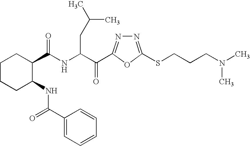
C(NC(C(=O)C1=NN=C(SCCCN(C)C)O1)CC(C)C)(=O)C1CCCCC1NC(=O)C1=CC=CC=C1
